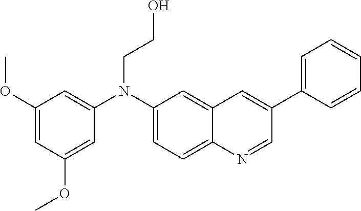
C1(N(C2=CC(OC)=CC(OC)=C2)CCO)=CC=C2C(=C1)C=C(C1=CC=CC=C1)C=N2
